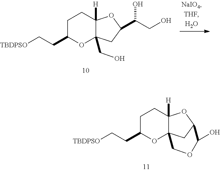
C1C(CC[TBDPSO])OC2(CO)C([H])(C1)OC(C(O)CO)C2.C1C(CC[TBDPSO])OC23C([H])(C1)OC(C2)C(O)OC3
